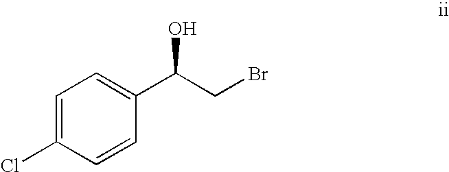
C1=C(Cl)C=CC(C(CBr)O)=C1
